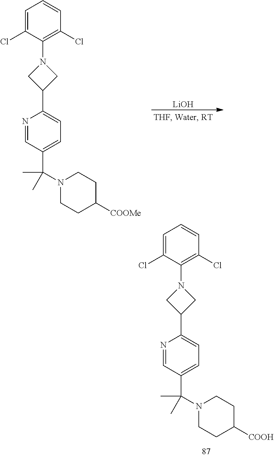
C1=C(Cl)C(N2CC(C3=CC=C(C(N4CCC([COOH])CC4)(C)C)C=N3)C2)=C(Cl)C=C1.[LiOH].C1=C(Cl)C(N2CC(C3=CC=C(C(N4CCC([COOMe])CC4)(C)C)C=N3)C2)=C(Cl)C=C1
